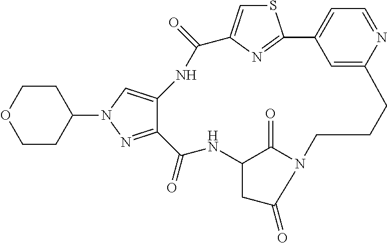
S1C=C2N=C1C1=CC=NC(=C1)CCCN1C(=O)C(NC(=O)C3=NN(C4CCOCC4)C=C3NC2=O)CC1=O
